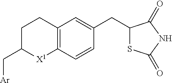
C1(CC2=CC3=C(C=C2)[X1]C(C[Ar])CC3)SC(=O)NC1=O
